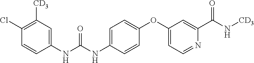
C1(Cl)=C([CD3])C=C(NC(NC2=CC=C(OC3=CC=NC(C(=O)N[CD3])=C3)C=C2)=O)C=C1
